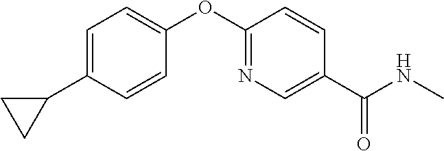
C1=C(C2CC2)C=CC(OC2=NC=C(C(NC)=O)C=C2)=C1
